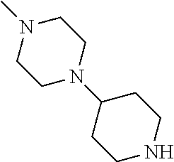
N1(C)CCN(C2CCNCC2)CC1
